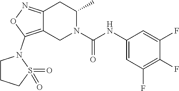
C12=NOC(N3CCCS3(=O)=O)=C1CN(C(NC1=CC(F)=C(F)C(F)=C1)=O)C(C)C2
